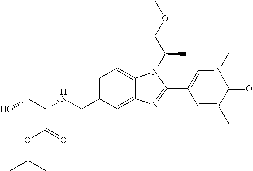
C1=C(CNC(C(O)C)C(=O)OC(C)C)C=C2C(=C1)N(C(COC)C)C(C1=CN(C)C(=O)C(C)=C1)=N2
